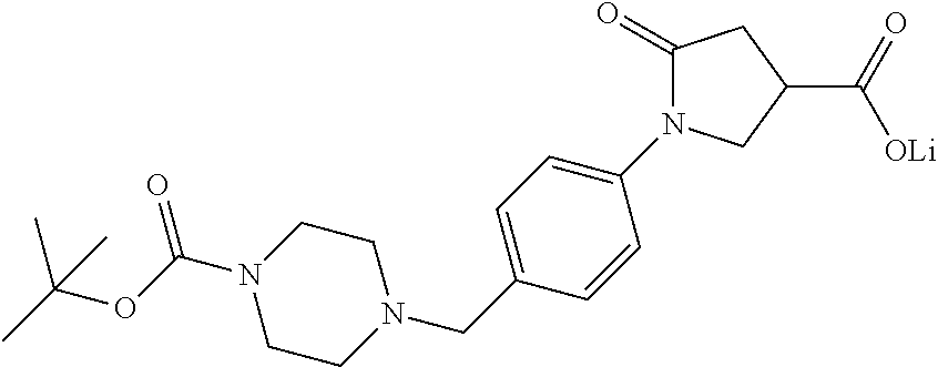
C1(=O)N(C2=CC=C(CN3CCN(C(OC(C)(C)C)=O)CC3)C=C2)CC(C(=O)[OLi])C1
